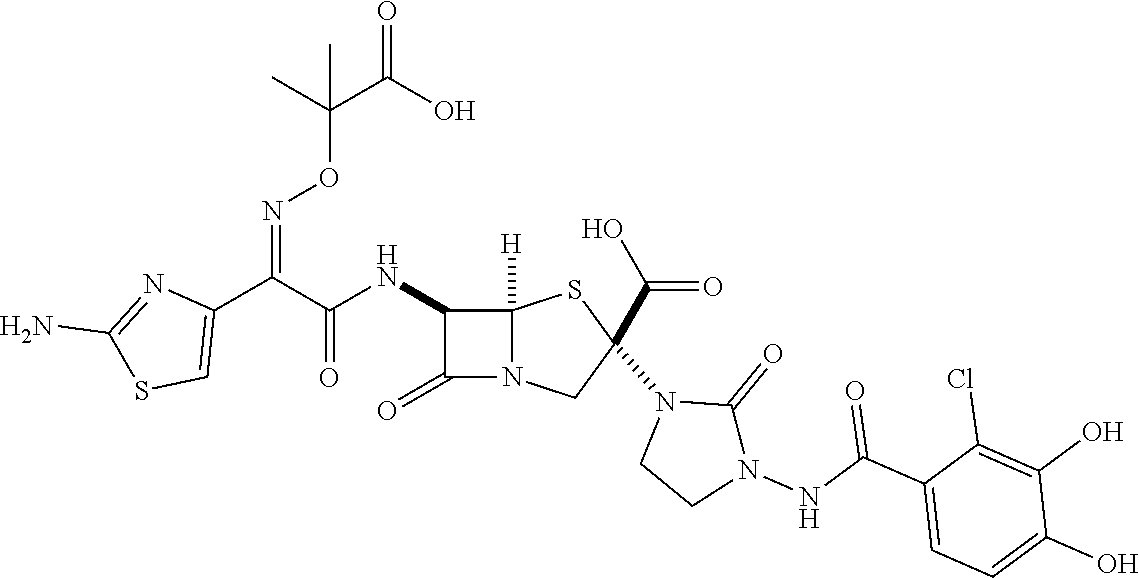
C(=O)(NC1C(=O)N2C1([H])SC(N1CCN(NC(C3=CC=C(O)C(O)=C3Cl)=O)C1=O)(C(O)=O)C2)C(C1=CSC(N)=N1)=NOC(C(O)=O)(C)C
